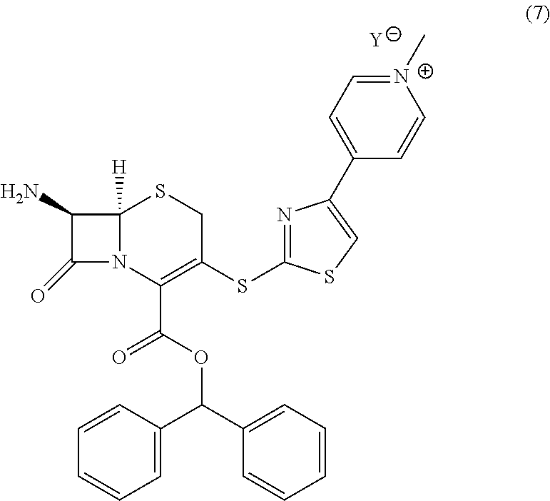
[Y].NC1C(=O)N2C1([H])SCC(SC1=NC(C3=CC=[N+](C)C=C3)=CS1)=C2C(OC(C1=CC=CC=C1)C1=CC=CC=C1)=O
